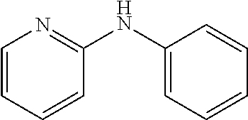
C1=CC=CC(NC2=CC=CC=C2)=N1
